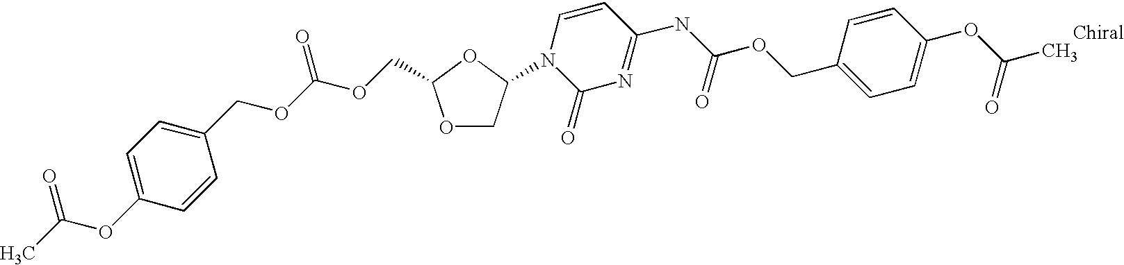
C1=C(OC(C)=O)C=CC(COC(OCC2OCC(N3C(=O)N=C(NC(OCC4=CC=C(OC(C)=O)C=C4)=O)C=C3)O2)=O)=C1
